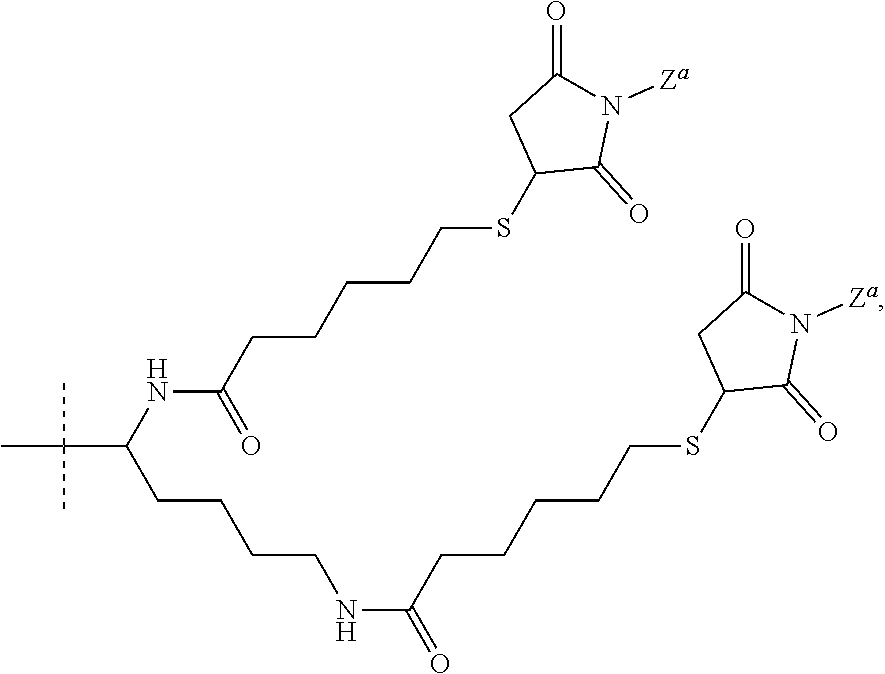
N1([Za])C(=O)CC(SCCCCCC(NCCCCC(NC(CCCCCSC2CC(=O)N([Za])C2=O)=O)C(C)(C)C)=O)C1=O
